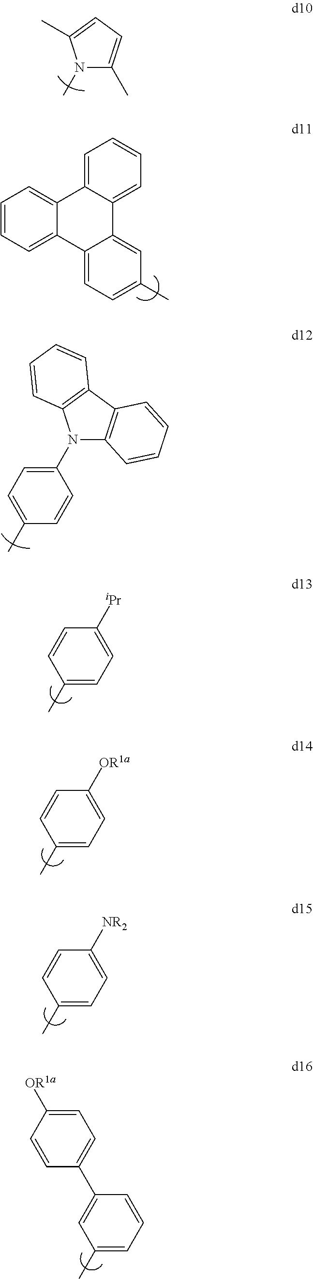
N1(C)C(C)=CC=C1C.C1=CC=C2C(=C1)C1=CC=CC=C1C1=CC(C)=CC=C21.C1=CC(C)=CC=C1N1C2=C(C3=C1C=CC=C3)C=CC=C2.C1=CC(C)=CC=C1[iPr].C1=CC(C)=CC=C1[OR1a].C1=CC(C)=CC=C1[NR2].C1(C2=CC=C([OR1a])C=C2)=CC(C)=CC=C1
